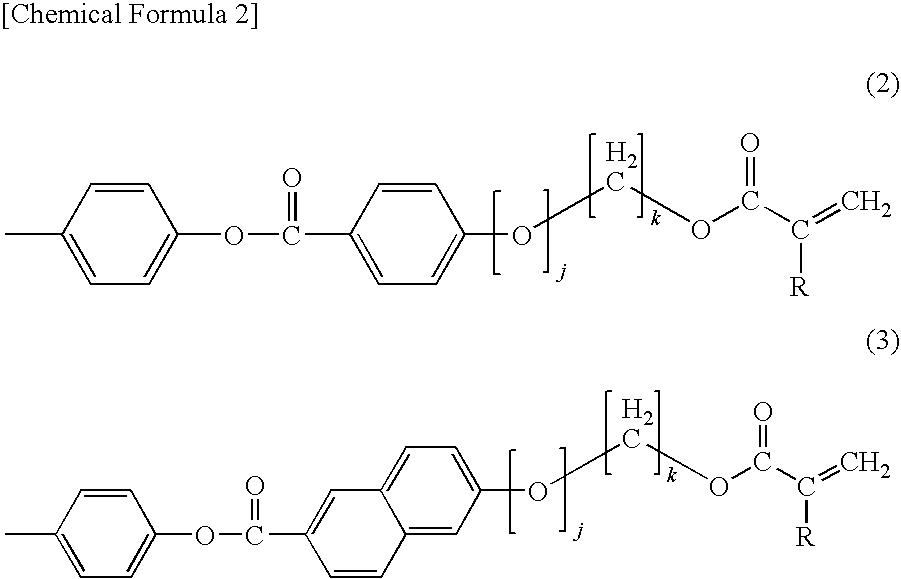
C1=CC(C)=CC=C1OC(=O)C1=CC=C(OCOC(C(=C)[R])=O)C=C1.C12=CC=C(OCOC(C(=C)[R])=O)C=C1C=CC(C(OC1=CC=C(C)C=C1)=O)=C2
